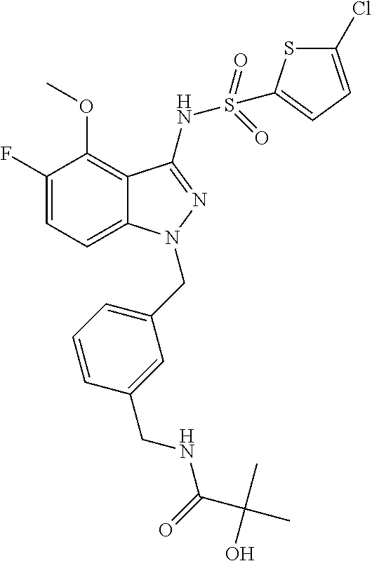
C1(F)=CC=C2C(=C1OC)C(NS(=O)(=O)C1=CC=C(Cl)S1)=NN2CC1=CC=CC(CNC(C(O)(C)C)=O)=C1
